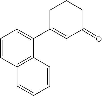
C1C(C2=CC=CC3=C2C=CC=C3)=CC(=O)CC1
